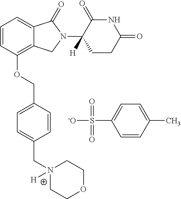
C1=CC(OCC2=CC=C(CN3([H])CCOCC3)C=C2)=C2C(=C1)C(=O)N(C1([H])CCC(=O)NC1=O)C2.C1(C)=CC=C(S([-O])(=O)=O)C=C1
